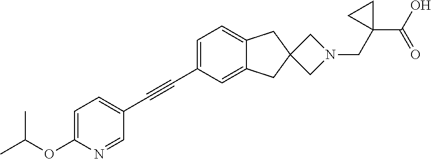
C1=C(C#CC2=CC=C(OC(C)C)N=C2)C=C2C(=C1)CC1(C2)CN(CC2(C(O)=O)CC2)C1
